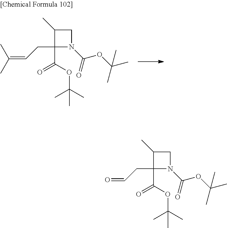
C1(CC=C(C)C)(C(OC(C)(C)C)=O)N(C(=O)OC(C)(C)C)CC1C.C1(CC=O)(C(OC(C)(C)C)=O)N(C(=O)OC(C)(C)C)CC1C
